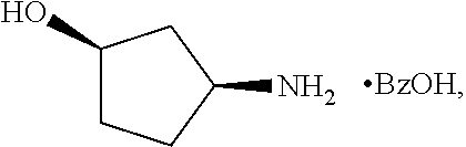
C1(O)CCC(N)C1
